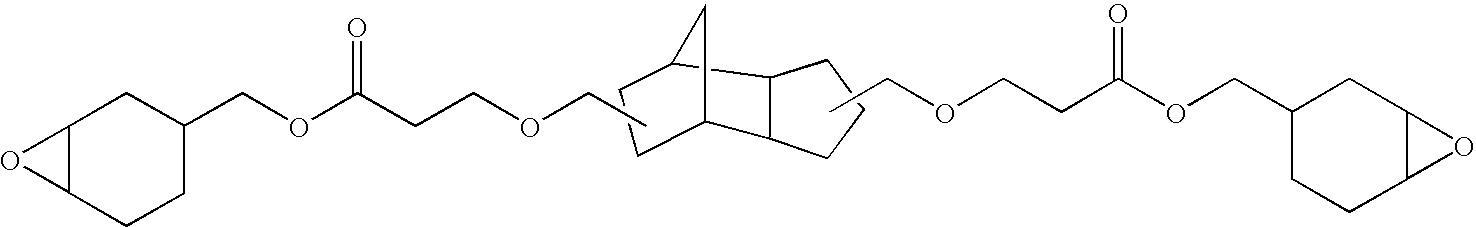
C12C(O1)CC(COC(CCOCC)=O)CC2.C12C3CCC(C1CCC2)C3.O(CCC(OCC1CCC2C(C1)O2)=O)CC
